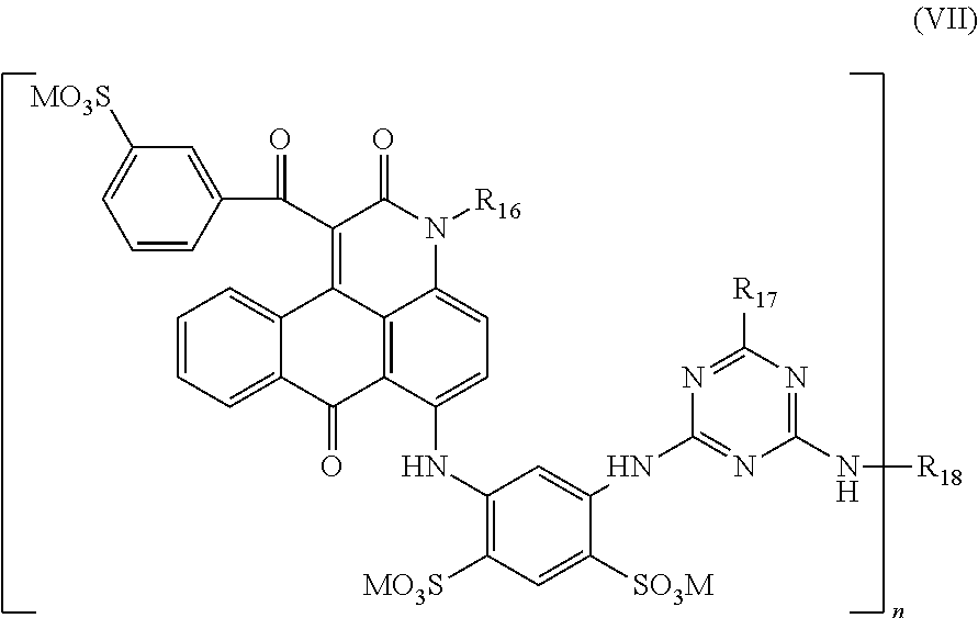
C1(C(C2=C3C4=C(C(=O)C5=CC=CC=C35)C(NC3=C([MO3S])C=C([SO3M])C(NC5=NC(N[R18])=NC([R17])=N5)=C3)=CC=C4N([R16])C2=O)=O)=CC([MO3S])=CC=C1
